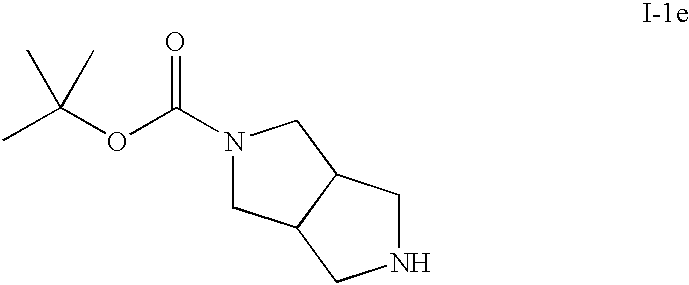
N1(C(OC(C)(C)C)=O)CC2C(C1)CNC2
